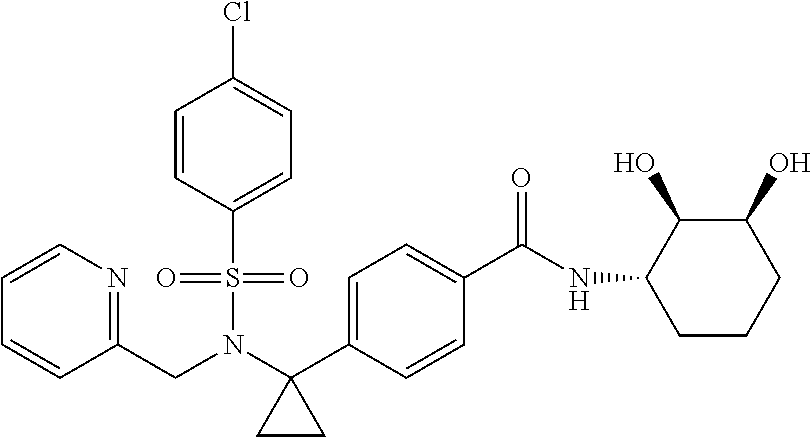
C1=CN=C(CN(C2(C3=CC=C(C(NC4CCCC(O)C4O)=O)C=C3)CC2)S(=O)(=O)C2=CC=C(Cl)C=C2)C=C1
